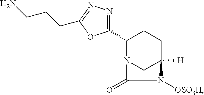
C1(C2=NN=C(CCCN)O2)CCC2([H])CN1C(=O)N2[OSO3H]
